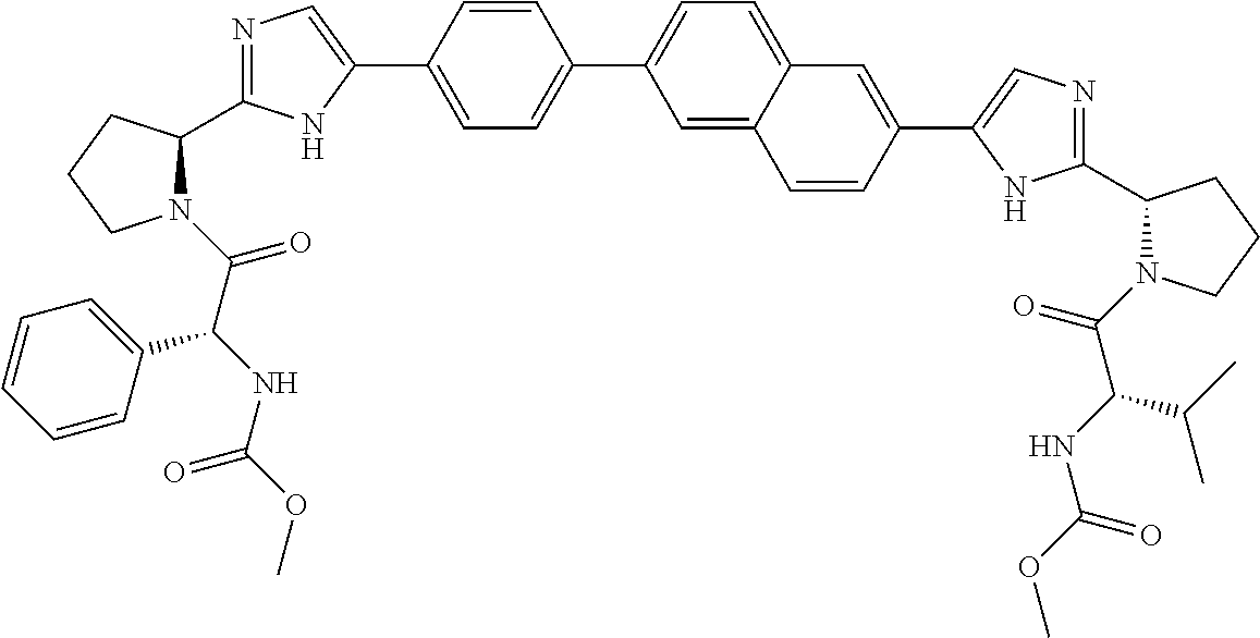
N1(C(=O)C(NC(OC)=O)C2=CC=CC=C2)C(C2=NC=C(C3=CC=C(C4=CC=C5C(=C4)C=CC(C4=CN=C(C6N(C(=O)C(NC(OC)=O)C(C)C)CCC6)N4)=C5)C=C3)N2)CCC1
